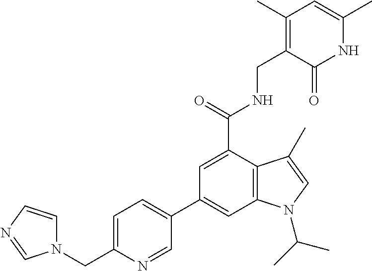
N1C(C)=CC(C)=C(CNC(C2=CC(C3=CC=C(CN4C=CN=C4)N=C3)=CC3=C2C(C)=CN3C(C)C)=O)C1=O
